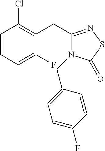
C1=CC=C(F)C(CC2=NSC(=O)N2CC2=CC=C(F)C=C2)=C1Cl
